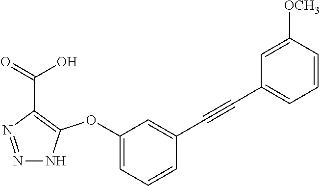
N1=NC(C(=O)O)=C(OC2=CC=CC(C#CC3=CC=CC([OCH3])=C3)=C2)N1
